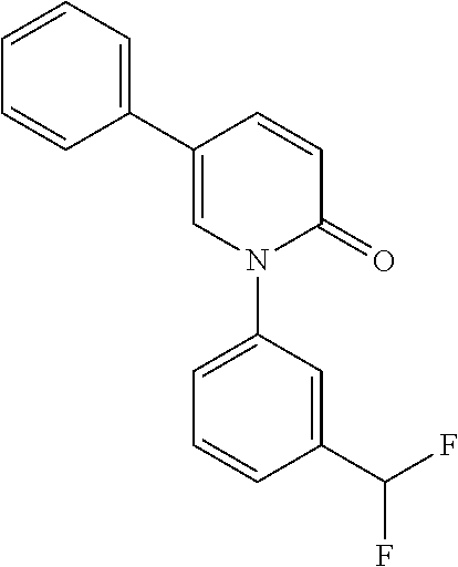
N1(C2=CC=CC(C(F)F)=C2)C(=O)C=CC(C2=CC=CC=C2)=C1
